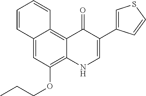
C12=CC(OCCC)=C3C(=C1C=CC=C2)C(=O)C(C1=CSC=C1)=CN3
